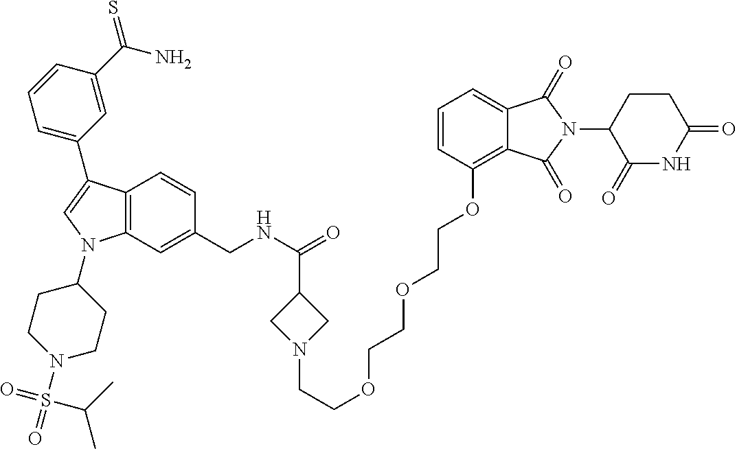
C12=C(C=C(CNC(=O)C3CN(CCOCCOCCOC4=C5C(=CC=C4)C(=O)N(C4C(=O)NC(=O)CC4)C5=O)C3)C=C1)N(C1CCN(S(=O)(=O)C(C)C)CC1)C=C2C1=CC=CC(C(N)=S)=C1
